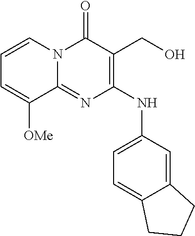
C12=CC(NC3=C(CO)C(=O)N4C(=N3)C([OMe])=CC=C4)=CC=C1CCC2
